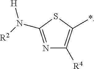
N1=C(N([R2])[H])SC(*)=C1[R4]
